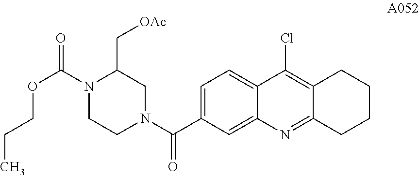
C1=C(C(N2CC(C[OAc])N(C(=O)OCCC)CC2)=O)C=C2C(=C1)C(Cl)=C1C(=N2)CCCC1
